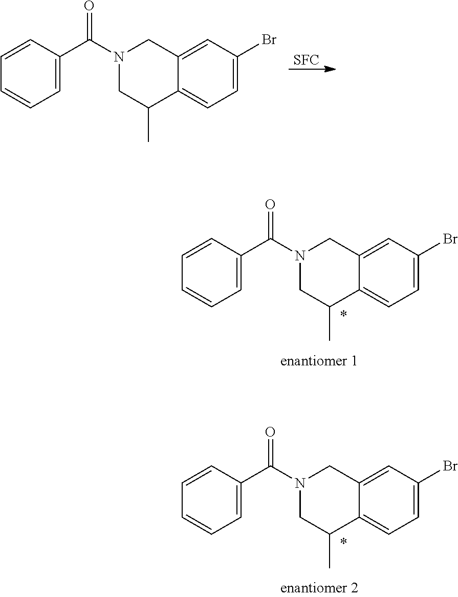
C1=C(Br)C=C2C(=C1)C(C)CN(C(C1=CC=CC=C1)=O)C2.[SFC].C1=C(Br)C=C2C(=C1)C(C)CN(C(C1=CC=CC=C1)=O)C2.C1=C(Br)C=C2C(=C1)C(C)CN(C(C1=CC=CC=C1)=O)C2
